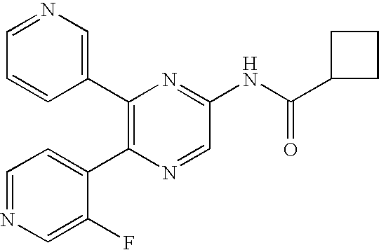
C1(C2=C(C3=CC=NC=C3F)N=CC(NC(C3CCC3)=O)=N2)=CN=CC=C1
